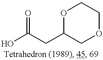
O1C(CC(O)=O)COCC1
